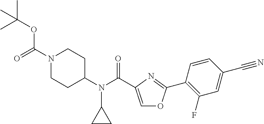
CC(OC(N1CCC(N(C(=O)C2=COC(C3=C(F)C=C(C#N)C=C3)=N2)C2CC2)CC1)=O)(C)C
